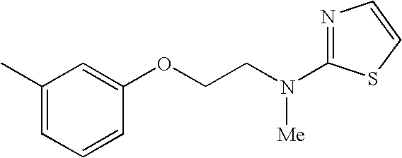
C1(C)=CC=CC(OCCN(C2=NC=CS2)[Me])=C1
